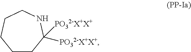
C1CC([PO32-X+X+])([PO32-X+X+])NCCC1
